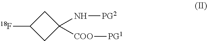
[18F]C1CC(N[PG2])([COO][PG1])C1
